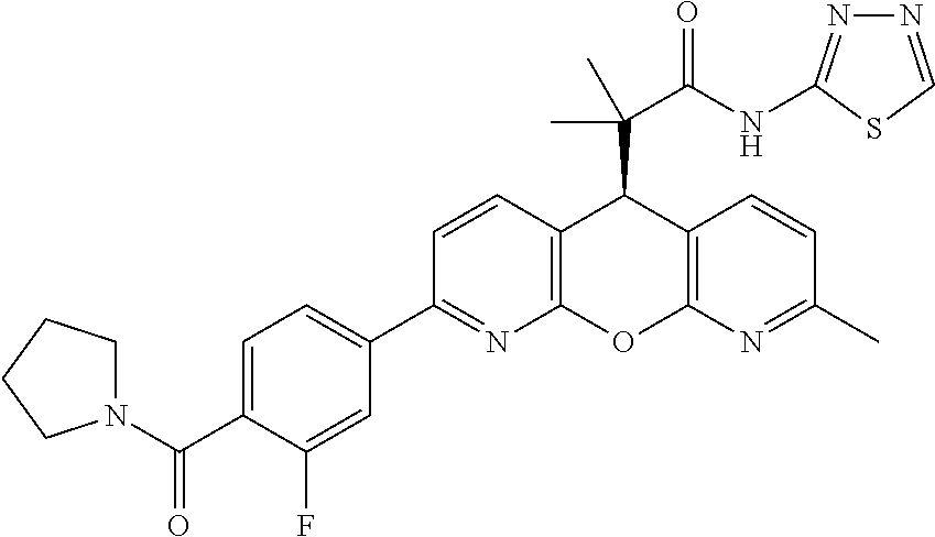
C1(C2=NC3=C(C=C2)C(C(C(NC2=NN=CS2)=O)(C)C)C2=C(O3)N=C(C)C=C2)=CC=C(C(N2CCCC2)=O)C(F)=C1
